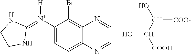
C1([N+](=C2NCCN2)[H])=CC=C2C(=C1Br)N=CC=N2.OC(C(O)[COO-])[COOH]
